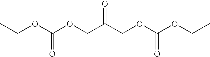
CCOC(OCC(COC(OCC)=O)=O)=O
